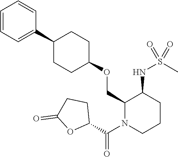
C1(OCC2C(NS(C)(=O)=O)CCCN2C(C2CCC(=O)O2)=O)CCC(C2=CC=CC=C2)CC1
